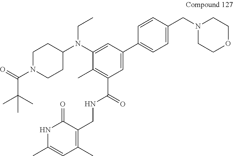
C1=C(N(C2CCN(C(=O)C(C)(C)C)CC2)CC)C(C)=C(C(NCC2=C(C)C=C(C)NC2=O)=O)C=C1C1=CC=C(CN2CCOCC2)C=C1
